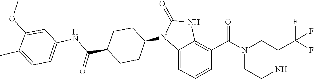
C(F)(F)(F)C1NCCN(C(C2=C3NC(=O)N(C4CCC(C(NC5=CC=C(C)C(OC)=C5)=O)CC4)C3=CC=C2)=O)C1
